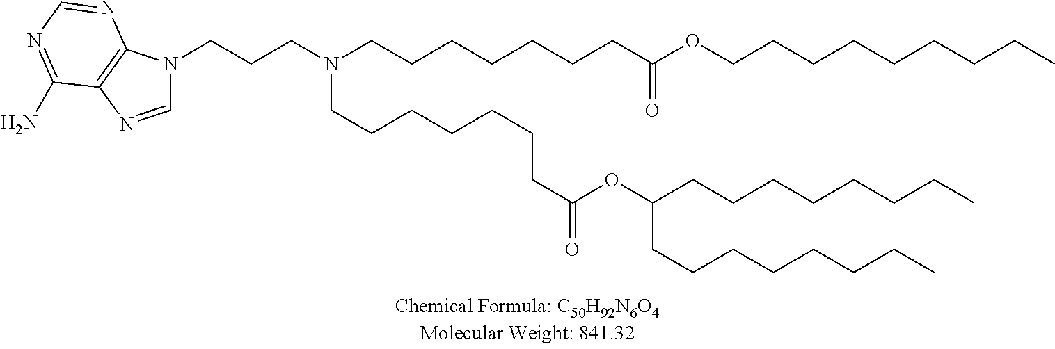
C(CN(CCCCCCCC(OCCCCCCCCC)=O)CCCCCCCC(OC(CCCCCCCC)CCCCCCCC)=O)CN1C=NC2=C1N=CN=C2N
